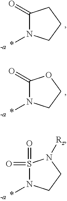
C1(=O)N(*)CCC1.C1(=O)N(*)CCO1.S1(=O)(=O)N(*)CCN1[Rz]
